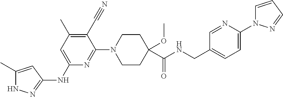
N1C(C)=CC(NC2=CC(C)=C(C#N)C(N3CCC(C(NCC4=CC=C(N5C=CC=N5)N=C4)=O)(OC)CC3)=N2)=N1
